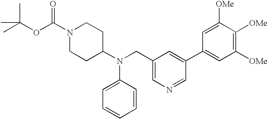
N1(C(OC(C)(C)C)=O)CCC(N(CC2=CN=CC(C3=CC([OMe])=C([OMe])C([OMe])=C3)=C2)C2=CC=CC=C2)CC1
